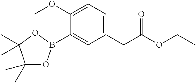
C1(B2OC(C)(C)C(C)(C)O2)=CC(CC(OCC)=O)=CC=C1OC
